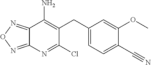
C1(CC2=C(N)C3=NON=C3N=C2Cl)=CC=C(C#N)C(OC)=C1
